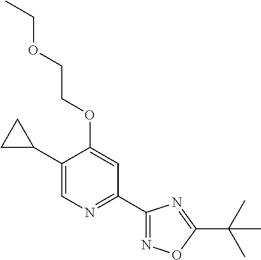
C1(C2CC2)=CN=C(C2=NOC(C(C)(C)C)=N2)C=C1OCCOCC
